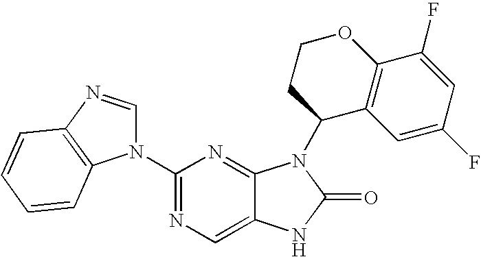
C12=CN=C(N3C=NC4=C3C=CC=C4)N=C1N(C1C3=C(C(F)=CC(F)=C3)OCC1)C(=O)N2
